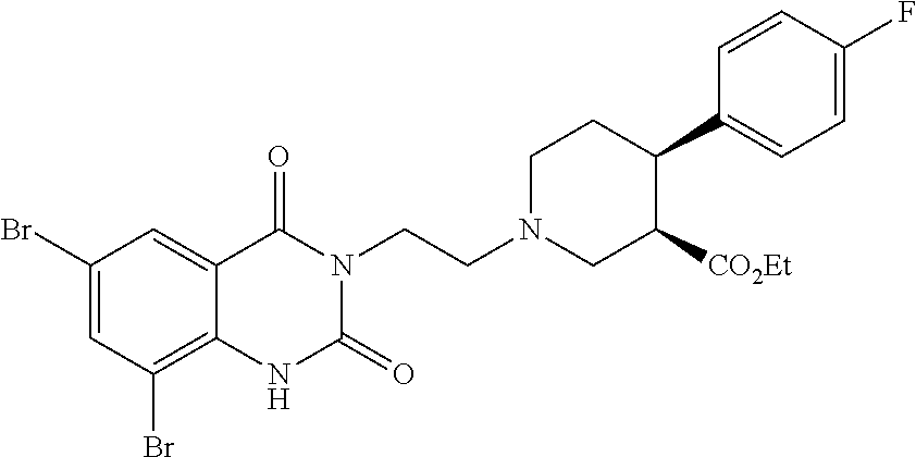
C1(Br)=CC(Br)=C2C(=C1)C(=O)N(CCN1CC([CO2Et])C(C3=CC=C(F)C=C3)CC1)C(=O)N2
